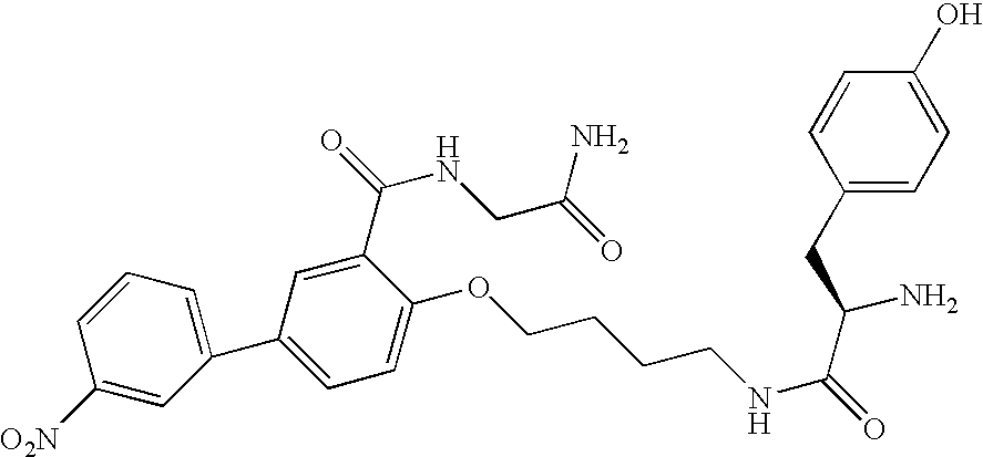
C1(C2=CC=CC([O2N])=C2)=CC=C(OCCCCNC(=O)C(CC2=CC=C(O)C=C2)N)C(C(NCC(=O)N)=O)=C1
